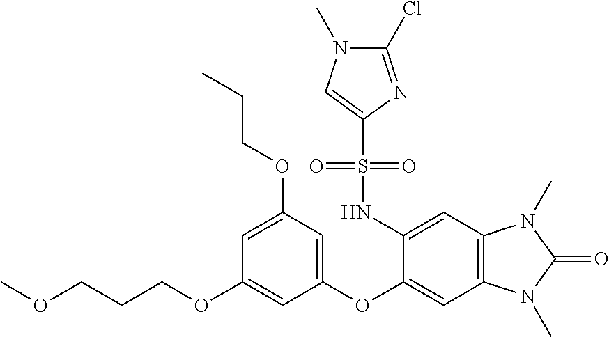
C(COC1=CC(OC2=CC3=C(C=C2NS(C2=CN(C)C(Cl)=N2)(=O)=O)N(C)C(=O)N3C)=CC(OCCC)=C1)COC
